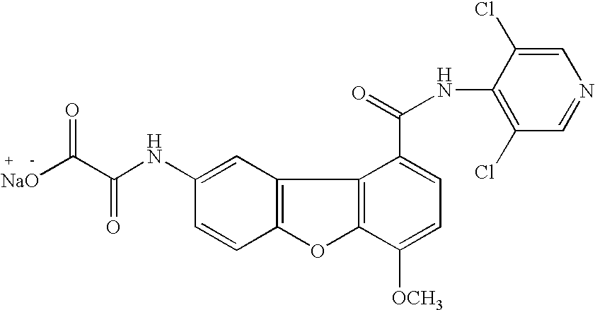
C12=C(C=C(NC(C([NaO])=O)=O)C=C1)C1=C(O2)C([OCH3])=CC=C1C(=O)NC1=C(Cl)C=NC=C1Cl
